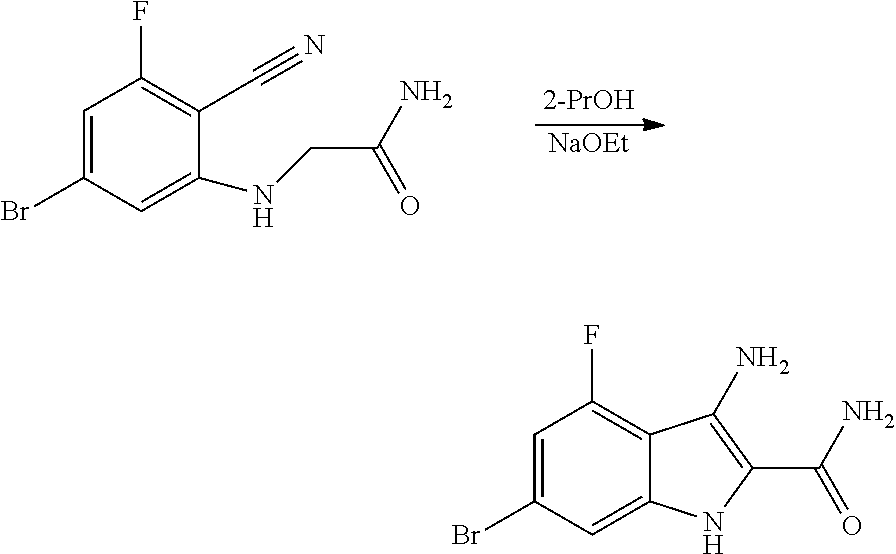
C1=C(Br)C=C(NCC(N)=O)C(C#N)=C1F.[NaOEt].C1=C(Br)C=C2C(=C1F)C(N)=C(C(N)=O)N2
